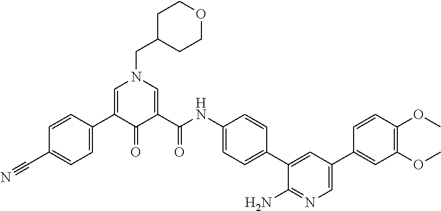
C1C(CN2C=C(C3=CC=C(C#N)C=C3)C(=O)C(C(NC3=CC=C(C4=CC(C5=CC(OC)=C(OC)C=C5)=CN=C4N)C=C3)=O)=C2)CCOC1
